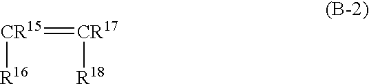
[CR15](=[CR17][R18])[R16]
